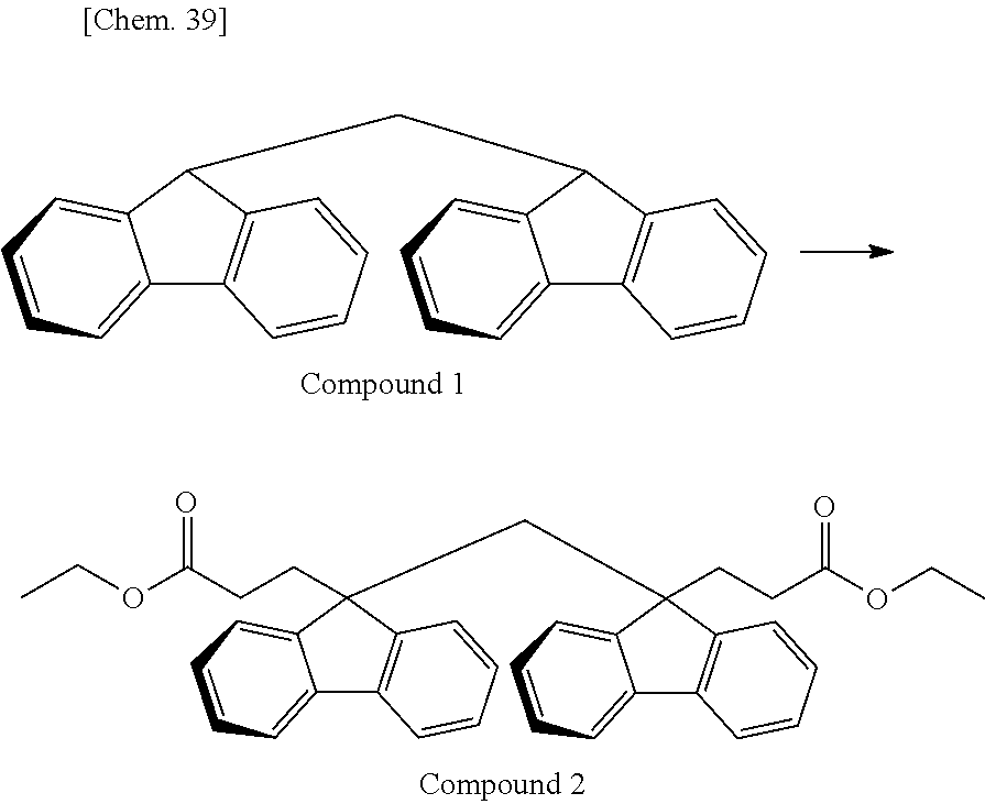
C12=CC=CC=C1C(CC1C3=C(C4=CC=CC=C41)C=CC=C3)C1=C2C=CC=C1.C12=CC=CC=C1C(CCC(OCC)=O)(CC1(CCC(OCC)=O)C3=C(C4=CC=CC=C41)C=CC=C3)C1=C2C=CC=C1
